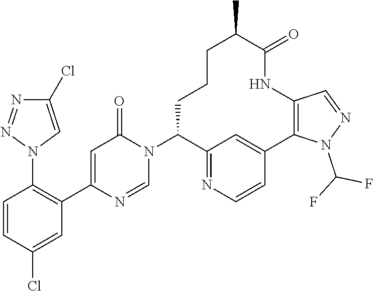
C1(Cl)=CN(C2=C(C3=CC(=O)N(C4CCCC(C)C(=O)NC5=C(C6=CC4=NC=C6)N(C(F)F)N=C5)C=N3)C=C(Cl)C=C2)N=N1
